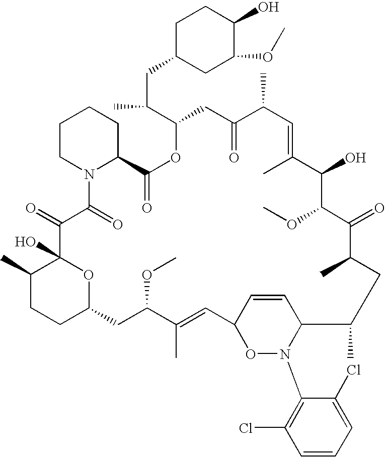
C1C(CC(C2CC(=O)C(C)C=C(C)C(O)C(OC)C(=O)C(C)CC(C)C3N(C4=C(Cl)C=CC=C4Cl)OC(C=C(C)C(OC)CC4CCC(C)C(O)(C(=O)C(=O)N5C(C(=O)O2)CCCC5)O4)C=C3)C)CC(OC)C(O)C1
